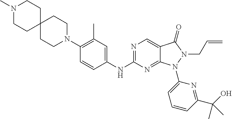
C1(N2CCC3(CC2)CCN(C)CC3)=C(C)C=C(NC2=NC=C3C(=N2)N(C2=CC=CC(C(O)(C)C)=N2)N(CC=C)C3=O)C=C1
